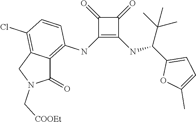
C1(NC2=C3C(=C(Cl)C=C2)CN(C[COOEt])C3=O)=C(NC(C2=CC=C(C)O2)C(C)(C)C)C(=O)C1=O
